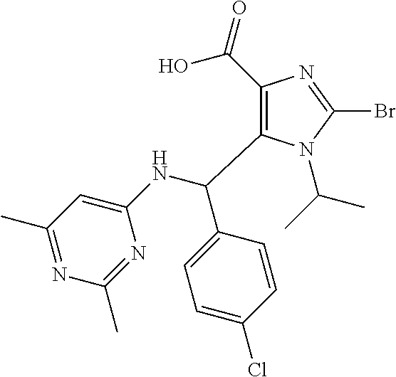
C1(C(=O)O)=C(C(NC2=CC(C)=NC(C)=N2)C2=CC=C(Cl)C=C2)N(C(C)C)C(Br)=N1
